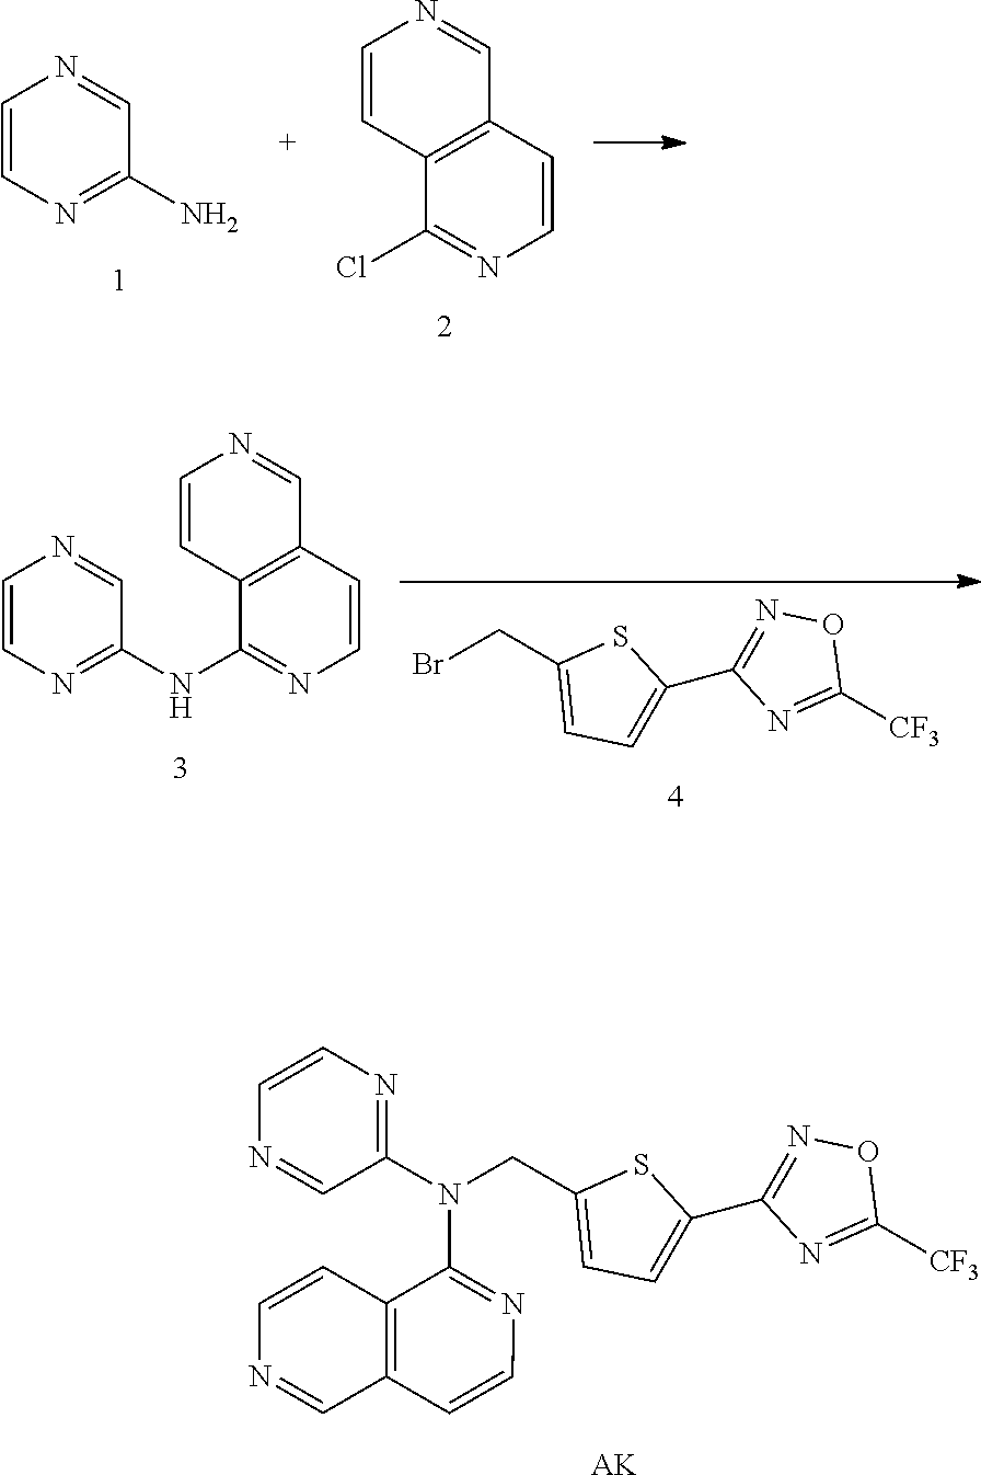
C1=CN=C(N)C=N1.C12=C(C=NC=C1)C=CN=C2Cl.BrCC1=CC=C(C2=NOC([CF3])=N2)S1.C1=CN=C(NC2=NC=CC3=C2C=CN=C3)C=N1.N1=C(N(CC2=CC=C(C3=NOC([CF3])=N3)S2)C2=NC=CC3=C2C=CN=C3)C=NC=C1.[AK]
